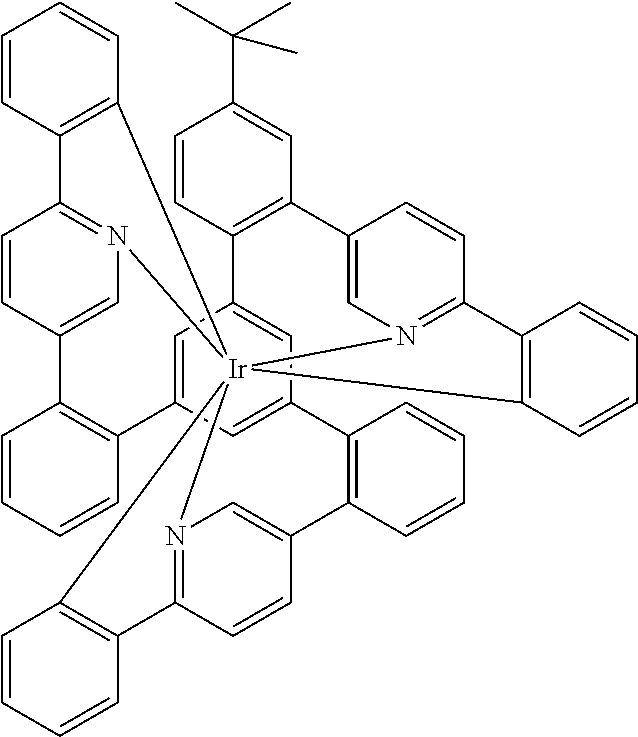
N12=C3C=CC(=C1)C1=C(C=CC=C1)C1=CC4=CC(=C1)C1=C(C=C(C(C)(C)C)C=C1)C1=CN5=C(C=C1)C1=C([Ir]256(N2=C(C=CC(=C2)C2=C4C=CC=C2)C2=C6C=CC=C2)C2=C3C=CC=C2)C=CC=C1
